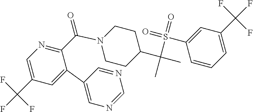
C1=C(C(F)(F)F)C=C(C2=CN=CN=C2)C(C(=O)N2CCC(C(C)(S(=O)(=O)C3=CC(C(F)(F)F)=CC=C3)C)CC2)=N1
